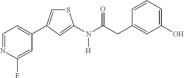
C1=NC(F)=CC(C2=CSC(N(C(CC3=CC(O)=CC=C3)=O)[H])=C2)=C1
